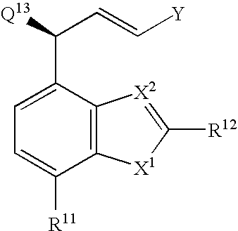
C1(C([Q13])C=C[Y])=CC=C([R11])C2=C1[X2]=C([R12])[X1]2
